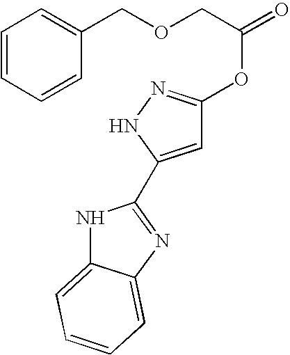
N1C2=CC=CC=C2N=C1C1=CC(OC(=O)COCC2=CC=CC=C2)=NN1
